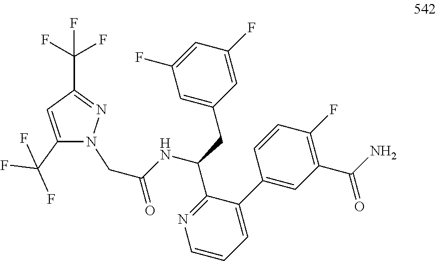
N1=C(C(NC(CN2C(C(F)(F)F)=CC(C(F)(F)F)=N2)=O)CC2=CC(F)=CC(F)=C2)C(C2=CC(C(N)=O)=C(F)C=C2)=CC=C1
